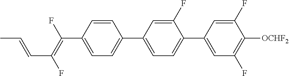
C1=CC(C(=C(F)C=CC)F)=CC=C1C1=CC=C(C2=CC(F)=C([OCHF2])C(F)=C2)C(F)=C1
